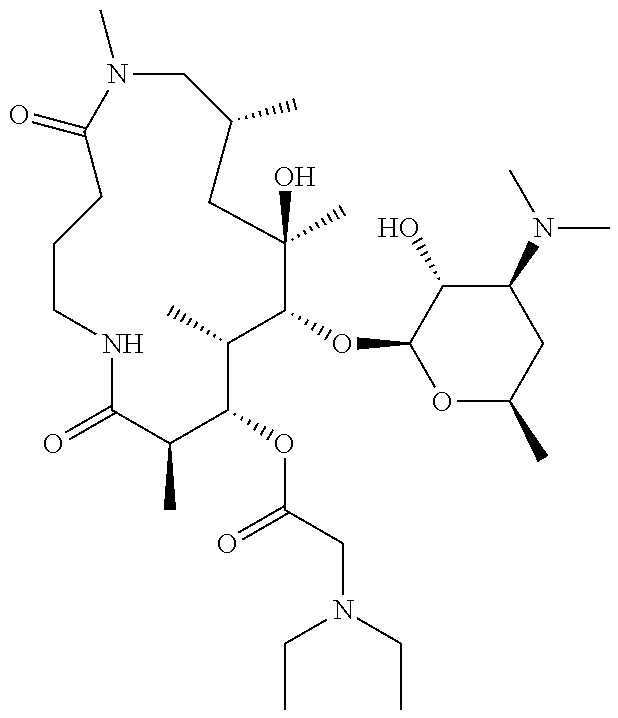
C1(=O)N(C)CC(C)CC(C)(O)C(OC2OC(C)CC(N(C)C)C2O)C(C)C(OC(CN(CC)CC)=O)C(C)C(=O)NCCC1
